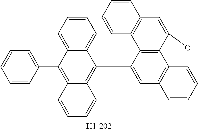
C12=C(C3=CC4=C5C6=C3C3=C(C=C6OC5=CC=C4)C=CC=C3)C3=CC=CC=C3C(C3=CC=CC=C3)=C1C=CC=C2.[H1-202]
